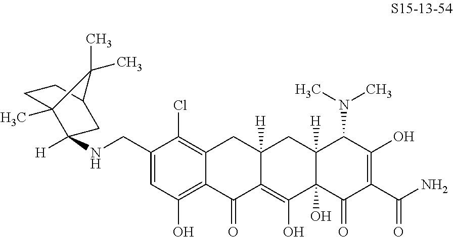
C1=C(CNC2([H])C3(C)CCC(C2)C3(C)C)C(Cl)=C2C(=C1O)C(=O)C1=C(O)C3(O)C([H])(CC1([H])C2)C(N(C)C)C(O)=C(C(N)=O)C3=O
